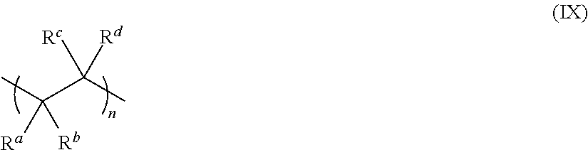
CC(C(C)([Rc])[Rd])([Ra])[Rb]
